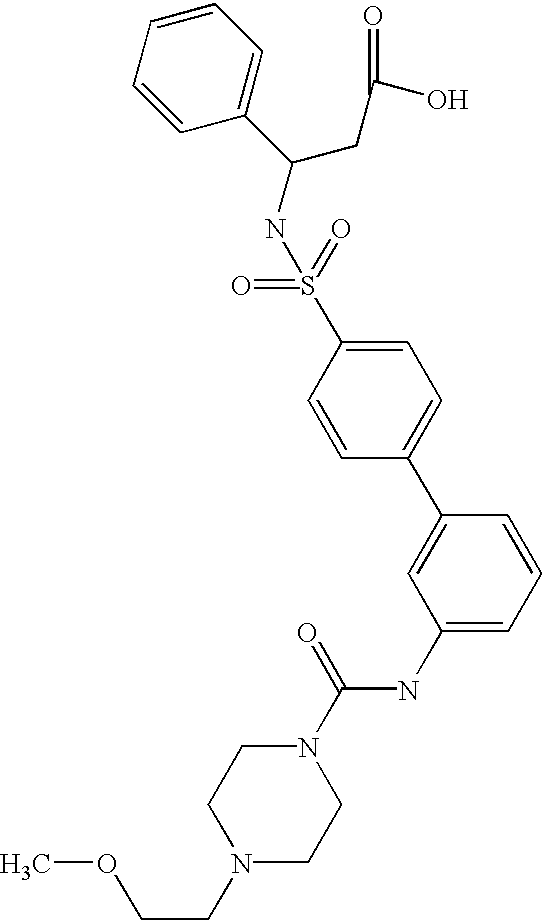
N1(C(NC2=CC=CC(C3=CC=C(S(=O)(=O)NC(CC(O)=O)C4=CC=CC=C4)C=C3)=C2)=O)CCN(CCOC)CC1
